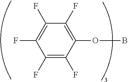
O(C1=C(F)C(F)=C(F)C(F)=C1F)B
